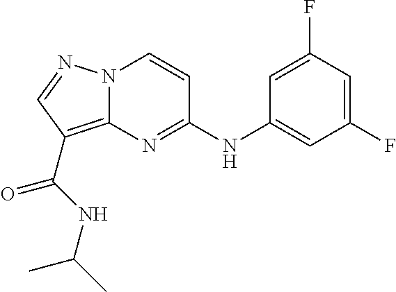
N(C1=NC2=C(C(=O)NC(C)C)C=NN2C=C1)C1=CC(F)=CC(F)=C1
